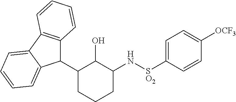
C1(C2C3=C(C4=CC=CC=C24)C=CC=C3)CCCC(N[SO2]C2=CC=C([OCF3])C=C2)C1O
